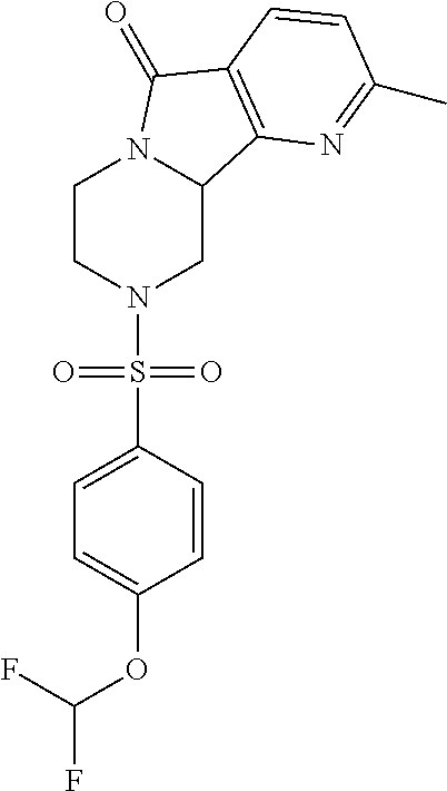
C1CN(S(C2=CC=C(OC(F)F)C=C2)(=O)=O)CC2N1C(=O)C1=C2N=C(C)C=C1
